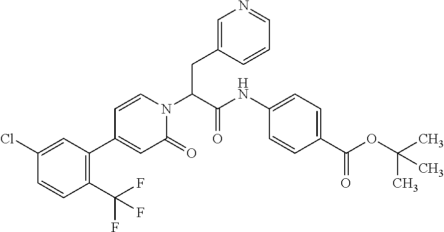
C(N1C=CC(C2=C(C(F)(F)F)C=CC(Cl)=C2)=CC1=O)(C(NC1=CC=C(C(OC(C)(C)C)=O)C=C1)=O)CC1=CN=CC=C1
